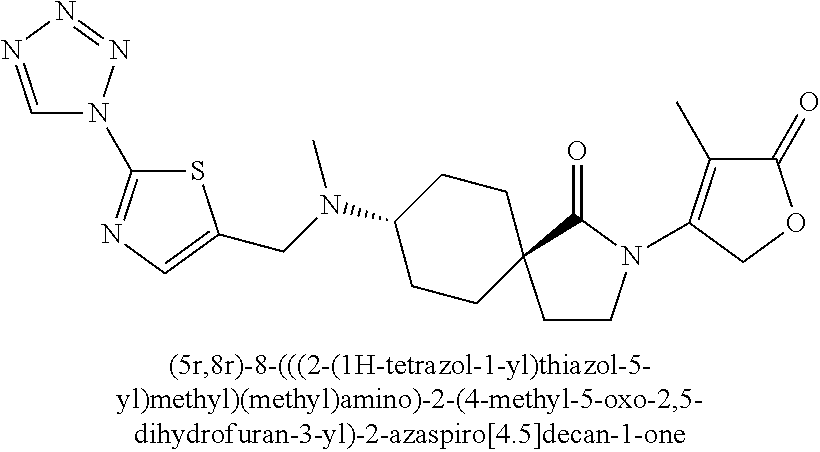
C1CN(C2=C(C)C(=O)OC2)C(=O)C12CCC(N(CC1=CN=C(N3C=NN=N3)S1)C)CC2
